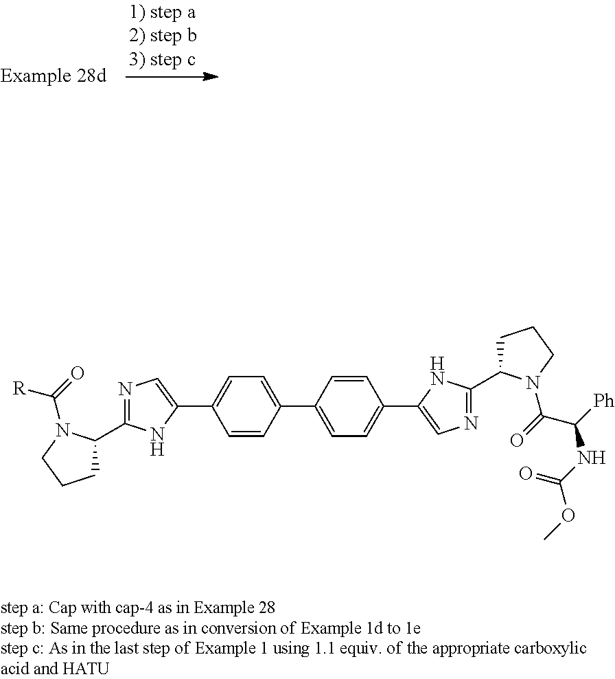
C1(C2=CC=C(C3=CC=C(C4=CN=C(C5CCCN5C(=O)C([Ph])NC(OC)=O)N4)C=C3)C=C2)=CN=C(C2CCCN2C(=O)[R])N1
